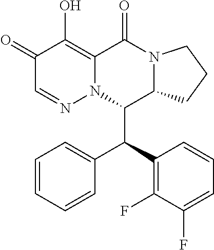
C1(=O)C=NN2C(=C1O)C(=O)N1C(C2C(C2=C(F)C(F)=CC=C2)C2=CC=CC=C2)CCC1
